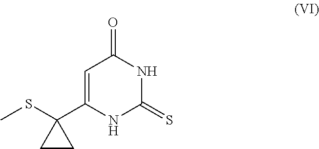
O=C1C=C(C2(SC)CC2)NC(=S)N1
